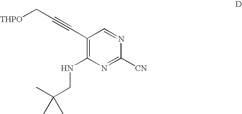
[THPO]CC#CC1=C(NCC(C)(C)C)N=C([CN])N=C1
